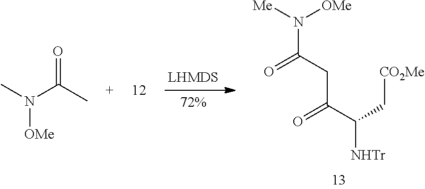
N([OMe])([Me])C(CC(C(C[CO2Me])[NHTr])=O)=O.N(C(C)=O)(C)[OMe]
